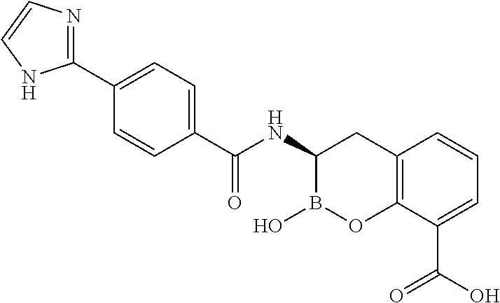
C12=C(C(C(O)=O)=CC=C1)OB(O)C(NC(=O)C1=CC=C(C3=NC=CN3)C=C1)C2
